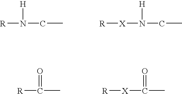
[R]N(CC)[H].[X](N(CC)[H])[R].[R]C(C)=O.[X](C(C)=O)[R]
